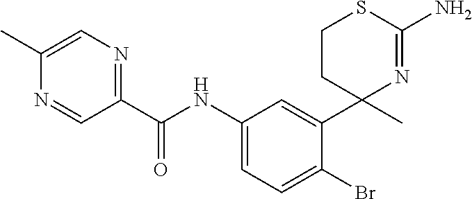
C1(C(NC2=CC=C(Br)C(C3(C)N=C(N)SCC3)=C2)=O)=NC=C(C)N=C1
